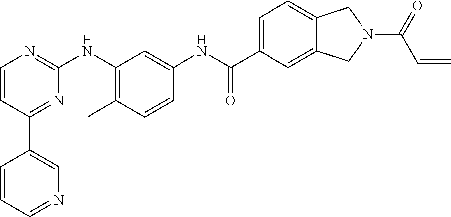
C1(C2=CN=CC=C2)=NC(NC2=C(C)C=CC(NC(C3=CC=C4C(=C3)CN(C(=O)C=C)C4)=O)=C2)=NC=C1
